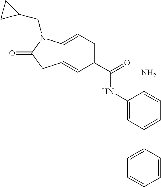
C12=CC(C(=O)NC3=CC(C4=CC=CC=C4)=CC=C3N)=CC=C1N(CC1CC1)C(=O)C2
